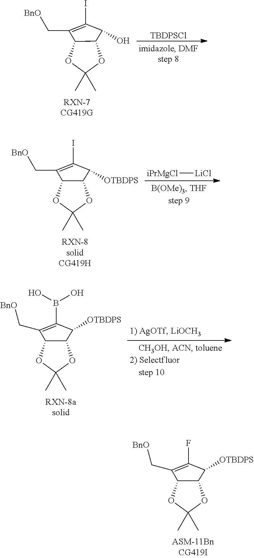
O1C(C)(C)OC2C1C(C[BnO])=C(I)C2O.[TBDPSCl].O1C(C)(C)OC2C1C(C[BnO])=C(I)C2[OTBDPS].[iPrMgCl][LiCl].O1C(C)(C)OC2C1C(C[BnO])=C(B(O)O)C2[OTBDPS].O1C(C)(C)OC2C1C(C[BnO])=C(F)C2[OTBDPS]
